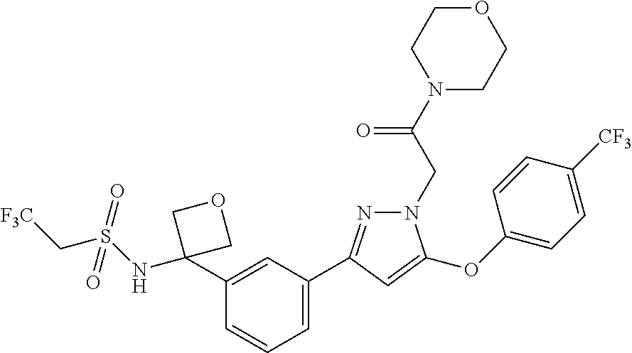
C1=C(C2=NN(CC(=O)N3CCOCC3)C(OC3=CC=C([CF3])C=C3)=C2)C=C(C2(NS(=O)(C[CF3])=O)COC2)C=C1
